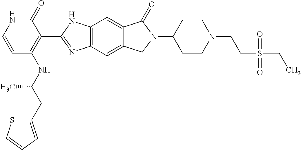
C12=C(C=C3C(=C1)C(=O)N(C1CCN(CCS(=O)(=O)CC)CC1)C3)N=C(C1=C(NC(CC3=CC=CS3)C)C=CNC1=O)N2
